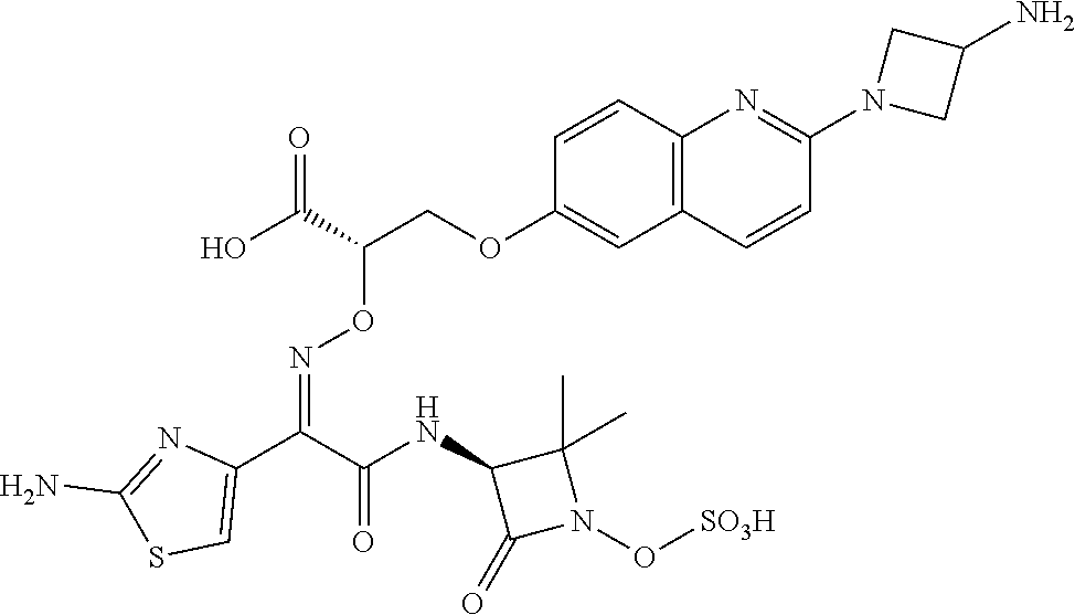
C12=C(C=CC(OCC(C(O)=O)ON=C(C3=CSC(N)=N3)C(NC3C(=O)N(O[SO3H])C3(C)C)=O)=C1)N=C(N1CC(N)C1)C=C2
